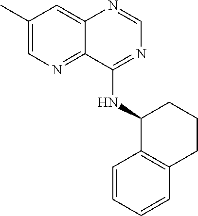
C12=CC(C)=CN=C1C(NC1C3=C(CCC1)C=CC=C3)=NC=N2
